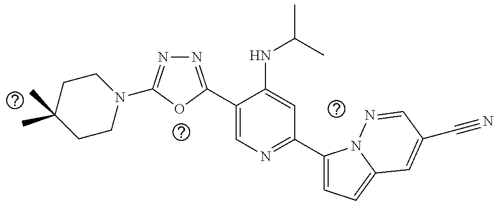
C1(C2=NN=C(N3CCC(C)(C)CC3)O2)=CN=C(C2=CC=C3N2N=CC(C#N)=C3)C=C1NC(C)C
